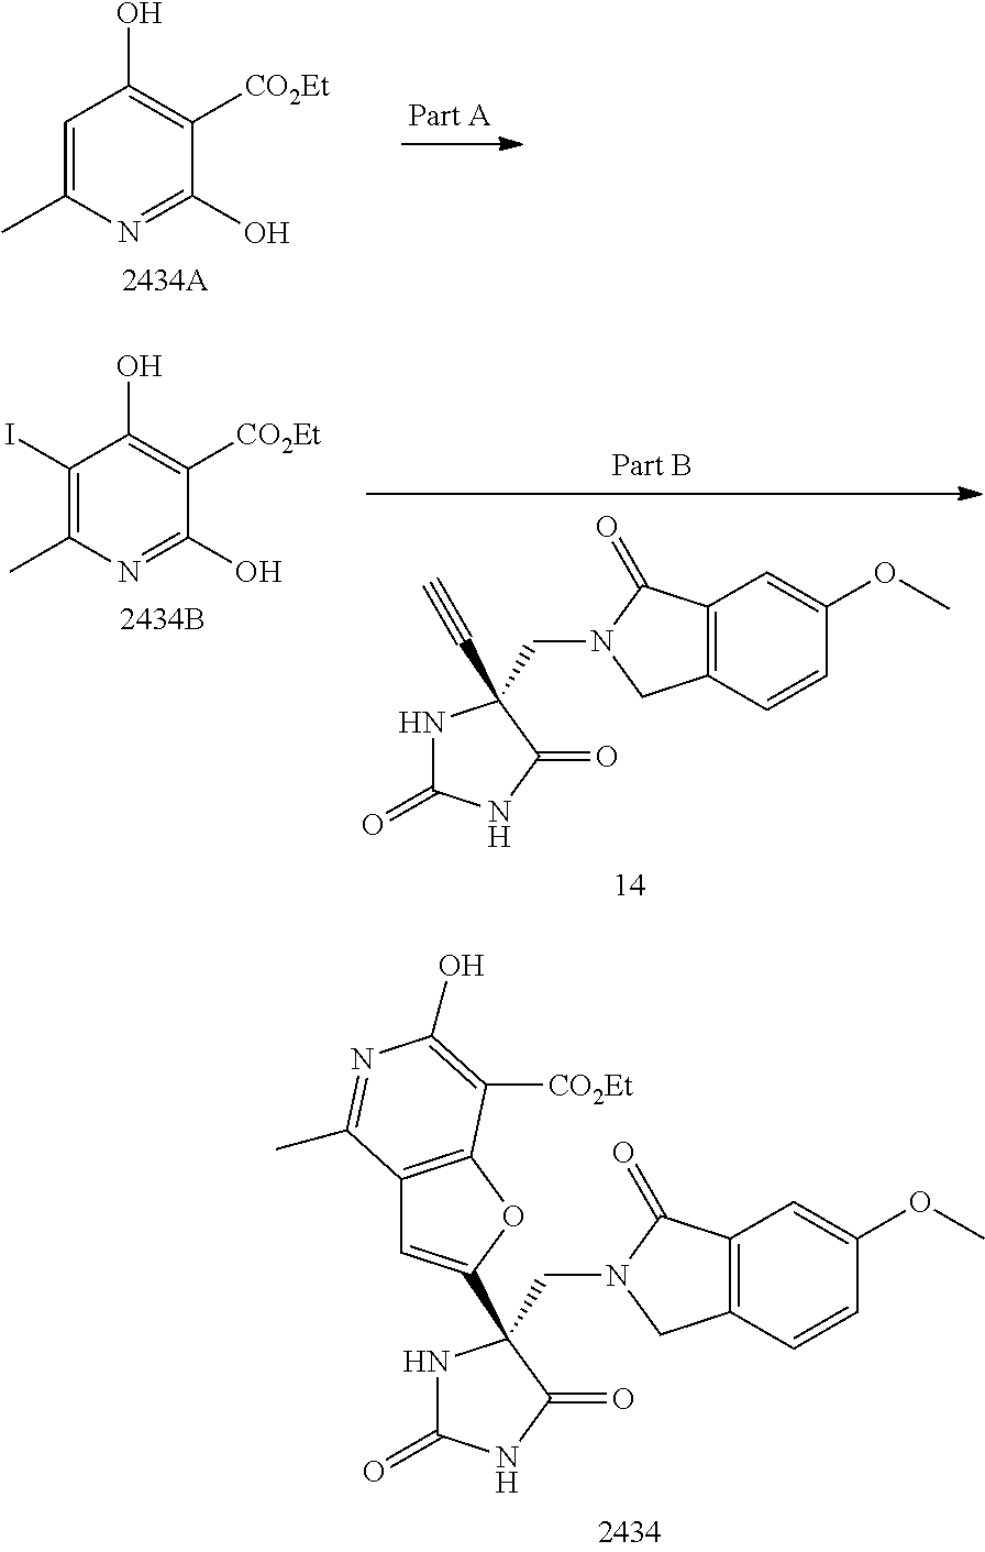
N1C(=O)NC(=O)C1(CN1CC2=C(C1=O)C=C(OC)C=C2)C1=CC2=C(O1)C([CO2Et])=C(O)N=C2C.C1=C(C)N=C(O)C([CO2Et])=C1O.N1C(=O)NC(=O)C1(CN1CC2=C(C1=O)C=C(OC)C=C2)C#C.C1(I)=C(C)N=C(O)C([CO2Et])=C1O
